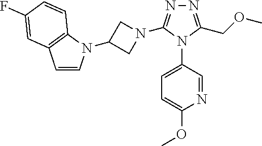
N1=C(COC)N(C2=CC=C(OC)N=C2)C(N2CC(N3C=CC4=C3C=CC(F)=C4)C2)=N1
